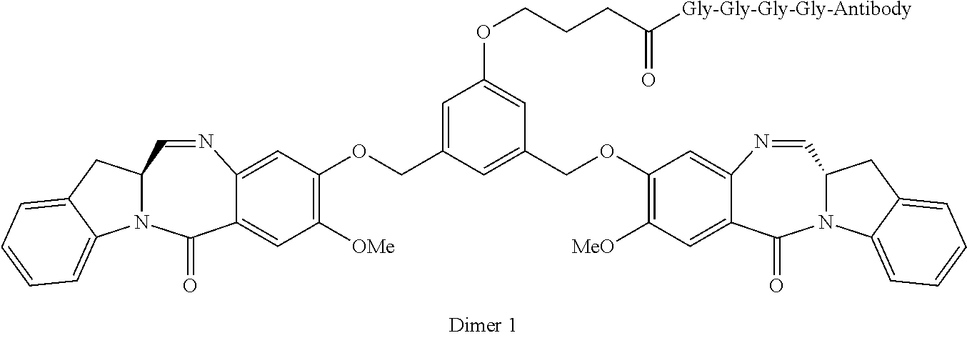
C1=C(COC2=C([OMe])C=C3C(=C2)N=CC2N(C3=O)C3=CC=CC=C3C2)C=C(COC2=C([MeO])C=C3C(=C2)N=CC2N(C3=O)C3=CC=CC=C3C2)C=C1OCCCC([Gly-Gly-Gly-Gly-Antibody])=O
